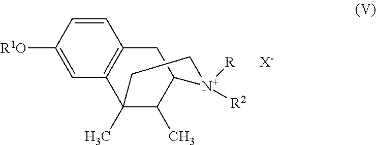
C1=CC([R1O])=CC2=C1CC1C(C)C2(C)CC[N+]1([R2])[R].[X-]
